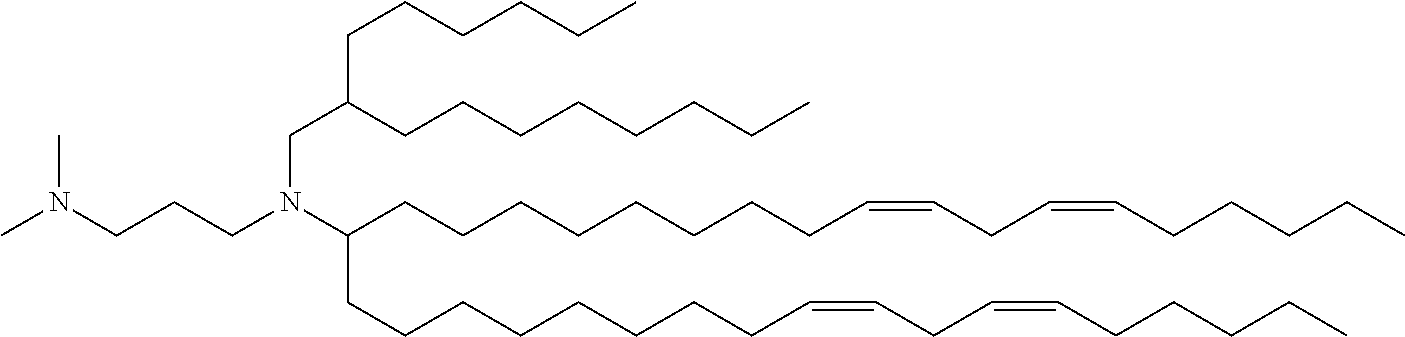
CN(C)CCCN(CC(CCCCCCCC)CCCCCC)C(CCCCCCCCC=CCC=CCCCCC)CCCCCCCCC=CCC=CCCCCC
